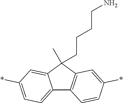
C1(C)(CCCCN)C2=CC(*)=CC=C2C2=C1C=C(*)C=C2
